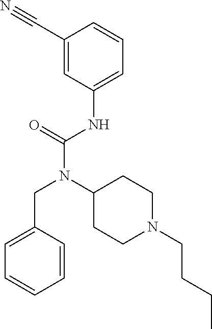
C1(C#N)=CC(NC(N(C2CCN(CCCC)CC2)CC2=CC=CC=C2)=O)=CC=C1
